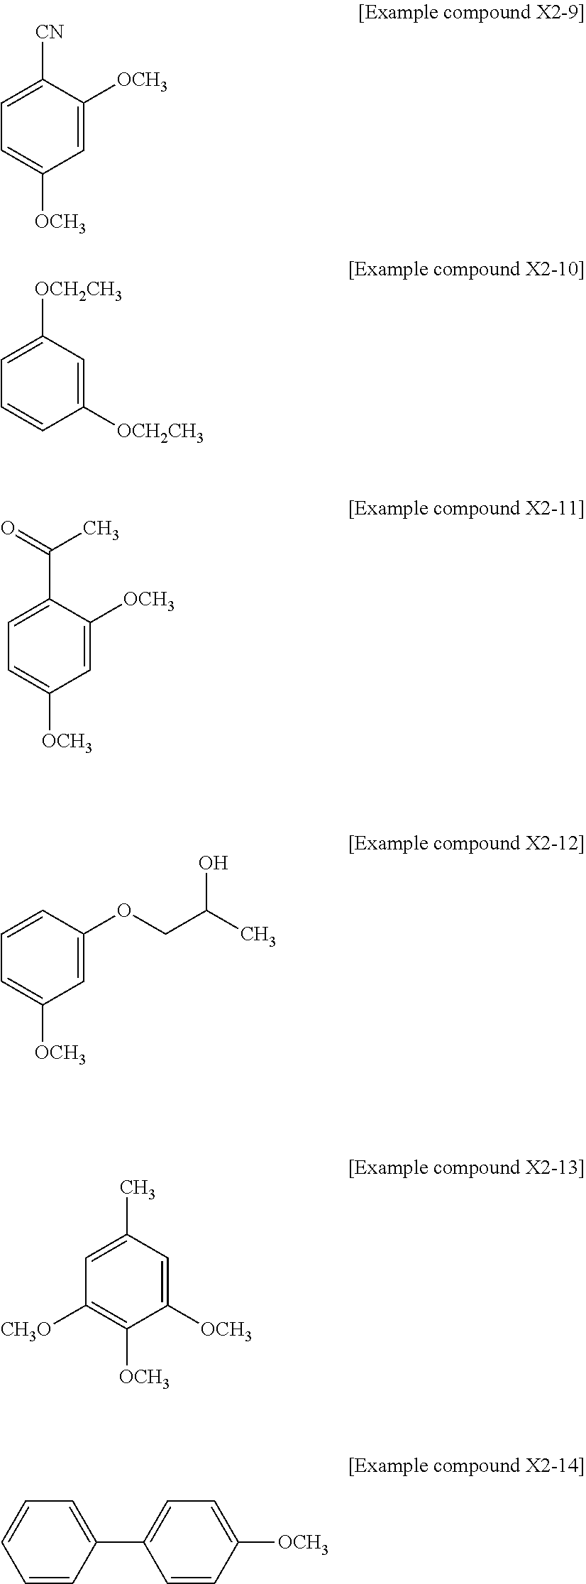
C1=C([CN])C([OCH3])=CC([OCH3])=C1.C1=C([OCH2CH3])C=C([OCH2CH3])C=C1.C1=C(C(=O)C)C([OCH3])=CC([OCH3])=C1.C1=CC(OCC(C)O)=CC([OCH3])=C1.C1=C(C)C=C([OCH3])C([OCH3])=C1[CH3O].C1=CC(C2=CC=C([OCH3])C=C2)=CC=C1
